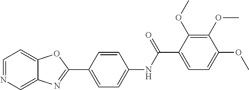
C1=CC(NC(C2=CC=C(OC)C(OC)=C2OC)=O)=CC=C1C1=NC2=CN=CC=C2O1
